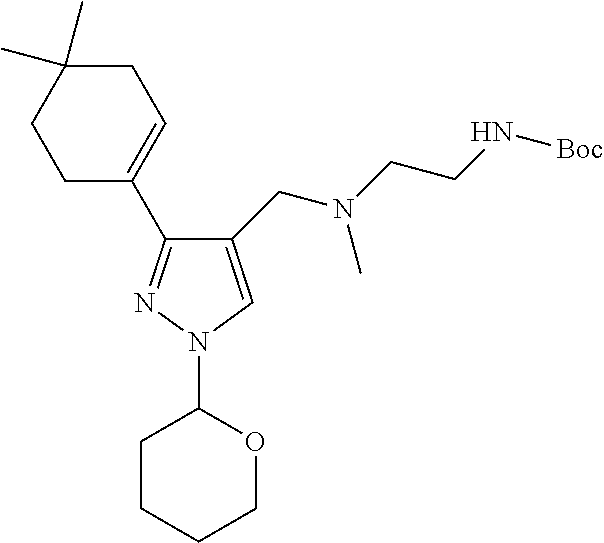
C1(CN(CCN[Boc])C)=CN(C2CCCCO2)N=C1C1=CCC(C)(C)CC1
